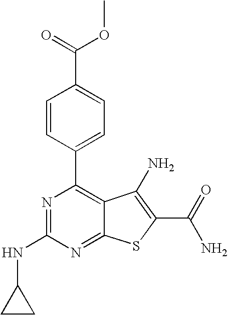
N1=C(NC2CC2)N=C2C(=C1C1=CC=C(C(OC)=O)C=C1)C(N)=C(C(N)=O)S2
